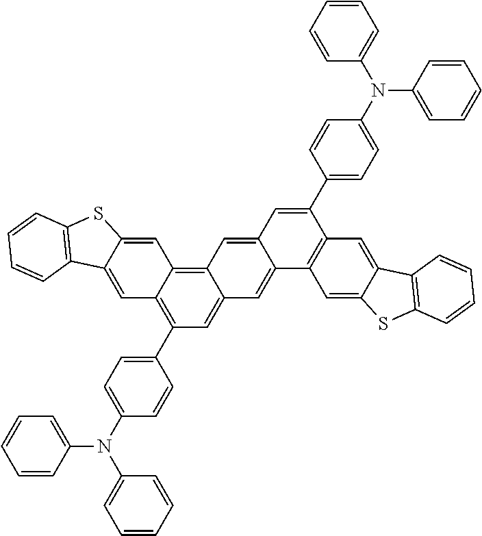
C1(C2=C3C(=C4C(=C2)C=C2C(=C4)C=C(C4=CC=C(N(C5=CC=CC=C5)C5=CC=CC=C5)C=C4)C4=C2C=C2C(=C4)C4=C(S2)C=CC=C4)C=C2C(=C3)C3=C(S2)C=CC=C3)=CC=C(N(C2=CC=CC=C2)C2=CC=CC=C2)C=C1
